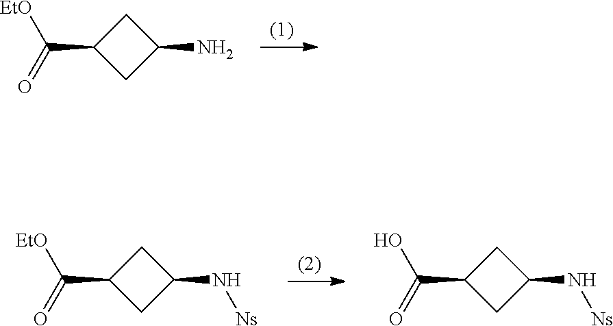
C1C(C([EtO])=O)CC1N.C1C(C([EtO])=O)CC1N[Ns].C1C(C(O)=O)CC1N[Ns]
